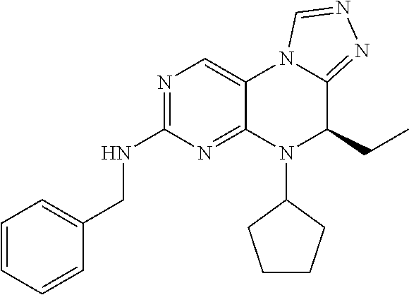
N1=C(NCC2=CC=CC=C2)N=C2C(=C1)N1C(=NN=C1)C(CC)N2C1CCCC1
